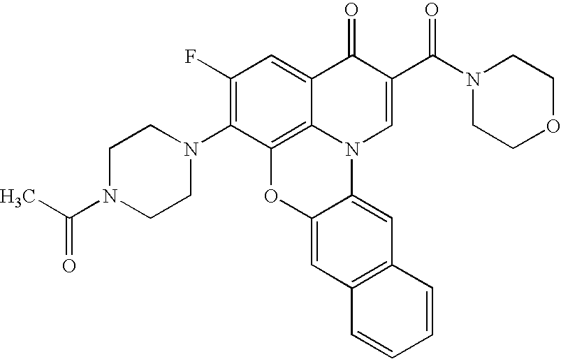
C12=C3C(=CC(F)=C1N1CCN(C(C)=O)CC1)C(=O)C(C(N1CCOCC1)=O)=CN3C1=CC3=C(C=C1O2)C=CC=C3
